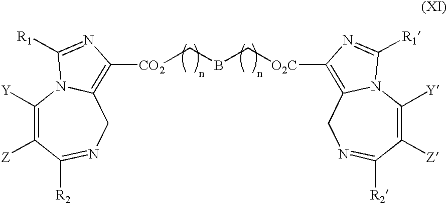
C1([Y])=C([Z])C([R2])=NCC2=C([CO2]CBC[O2C]C3=C4CN=C([R2])C([Z])=C([Y])N4C([R1])=N3)N=C([R1])N12
